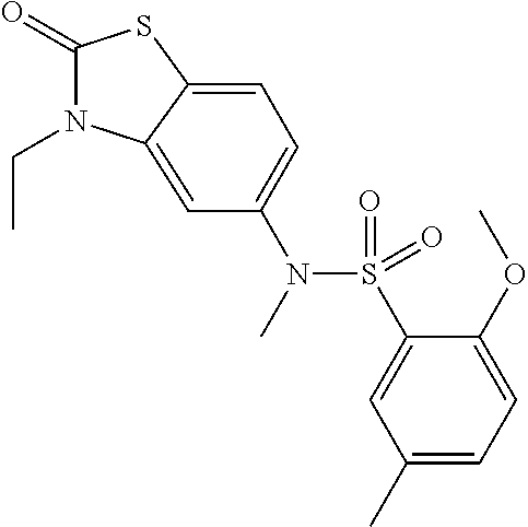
C1(=O)N(CC)C2=CC(N(S(C3=CC(C)=CC=C3OC)(=O)=O)C)=CC=C2S1
